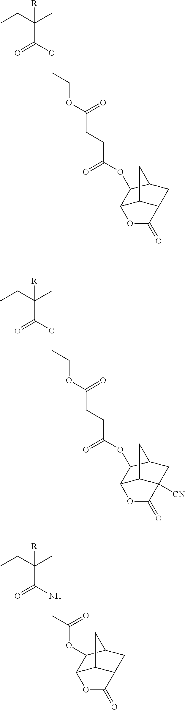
[R]C(CC)(C)C(=O)OCCOC(=O)CCC(=O)OC1C2C3C(CC1C3)C(=O)O2.[R]C(CC)(C)C(=O)OCCOC(=O)CCC(=O)OC1C2C3C([CN])(CC1C3)C(=O)O2.[R]C(CC)(C)C(=O)NCC(=O)OC1C2C3C(CC1C3)C(=O)O2
